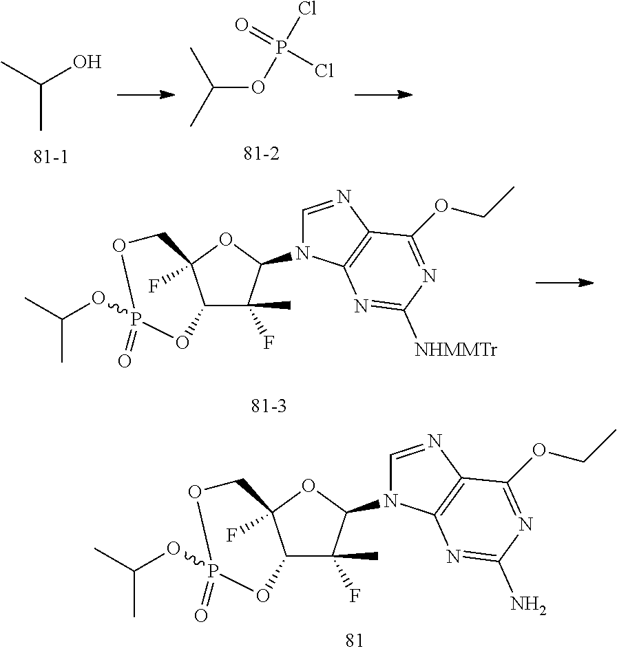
CC(O)C.C(OP(Cl)(=O)Cl)(C)C.C12C(C)(F)C(N3C=NC4=C3N=C([NHMMTr])N=C4OCC)OC1(F)COP(=O)(OC(C)C)O2.C12C(C)(F)C(N3C=NC4=C3N=C(N)N=C4OCC)OC1(F)COP(=O)(OC(C)C)O2
